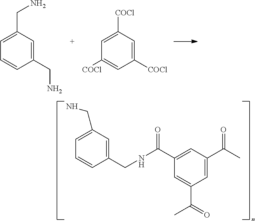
C1([COCl])=CC([COCl])=CC([COCl])=C1.C1(CN)=CC=CC(CN)=C1.C1=C(C(NCC2=CC(CN)=CC=C2)=O)C=C(C(=O)C)C=C1C(C)=O
